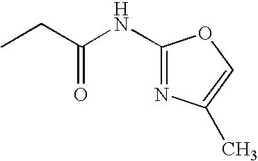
CCC(NC1=NC(C)=CO1)=O
